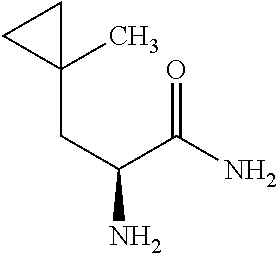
C1(CC(C(=O)N)N)(C)CC1
